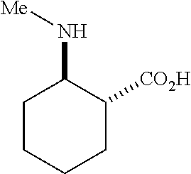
N([Me])C1CCCCC1[CO2H]
